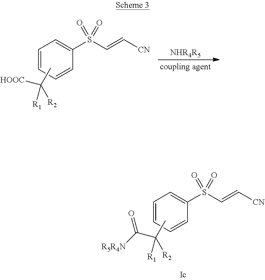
C1=CC=CC(S(C=C[CN])(=O)=O)=C1.CC([HOOC])([R1])[R2].[NHR4R5].C1=CC=CC(S(C=C[CN])(=O)=O)=C1.CC(C([R5R4N])=O)([R1])[R2]
